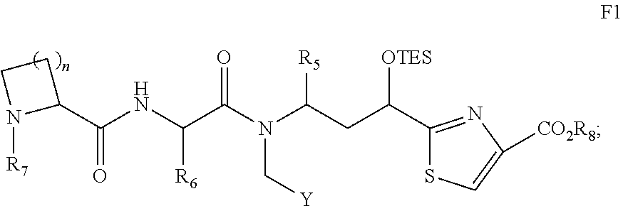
O=C(N(C(CC(C1=NC([CO2R8])=CS1)[OTES])[R5])C[Y])C(NC(C1CCN1[R7])=O)[R6]
